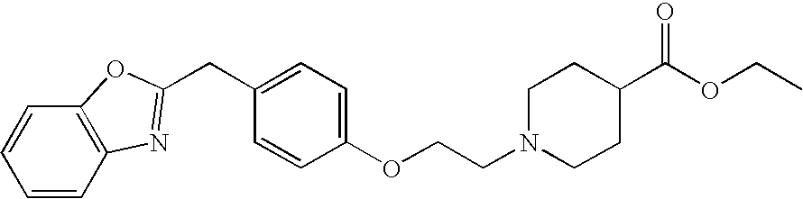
C1=CC2=C(C=C1)OC(CC1=CC=C(OCCN3CCC(C(OCC)=O)CC3)C=C1)=N2
